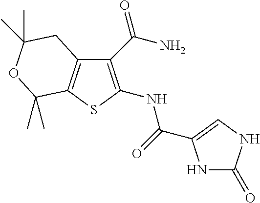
C12=C(SC(NC(=O)C3=CNC(=O)N3)=C1C(N)=O)C(C)(C)OC(C)(C)C2
